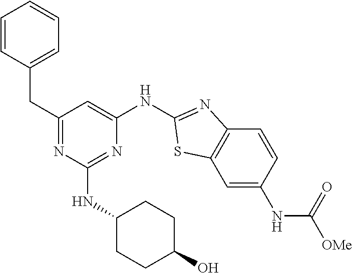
N1=C(CC2=CC=CC=C2)C=C(NC2=NC3=C(C=C(NC([OMe])=O)C=C3)S2)N=C1NC1CCC(O)CC1
